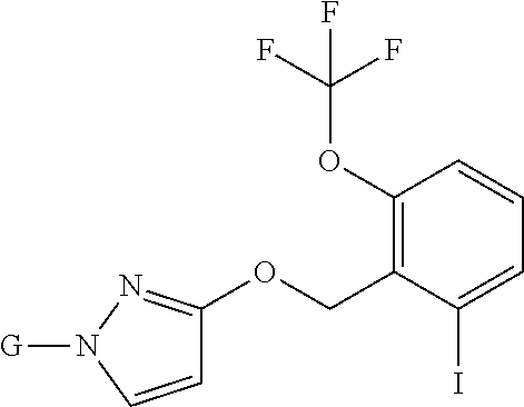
C1(OC(F)(F)F)=C(COC2=NN([G])C=C2)C(I)=CC=C1
